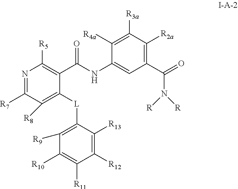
C1(C(NC2=CC(C(=O)N([R])[R])=C([R2a])C([R3a])=C2[R4a])=O)=C([R5])N=C([R7])C([R8])=C1[L]C1=C([R9])C([R10])=C([R11])C([R12])=C1[R13]
